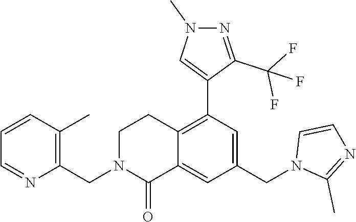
C1=CC=NC(CN2C(=O)C3=CC(CN4C(C)=NC=C4)=CC(C4=CN(C)N=C4C(F)(F)F)=C3CC2)=C1C
